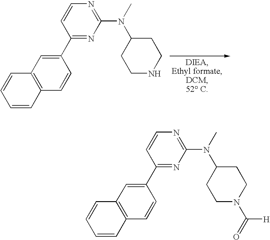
C1(C2=NC(N(C3CCNCC3)C)=NC=C2)=CC2=C(C=C1)C=CC=C2.C1(C2=NC(N(C3CCN(C(=O)[H])CC3)C)=NC=C2)=CC2=C(C=C1)C=CC=C2
